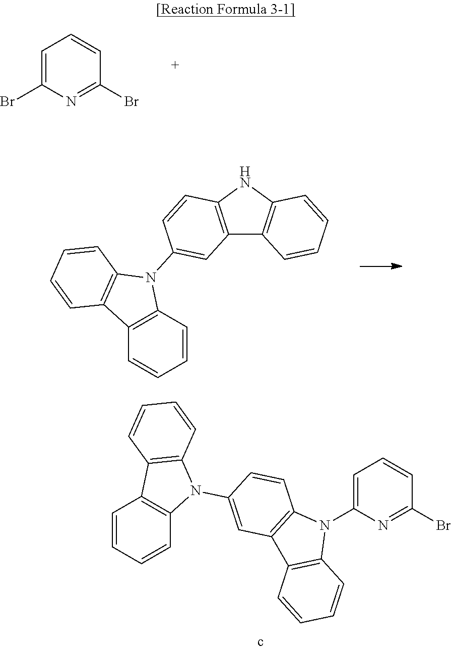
C1=C(Br)N=C(Br)C=C1.C12=C(NC3=C1C=CC=C3)C=CC(N1C3=C(C4=C1C=CC=C4)C=CC=C3)=C2.C1=C(N2C3=C(C4=C2C=CC=C4)C=C(N2C4=C(C5=C2C=CC=C5)C=CC=C4)C=C3)N=C(Br)C=C1
